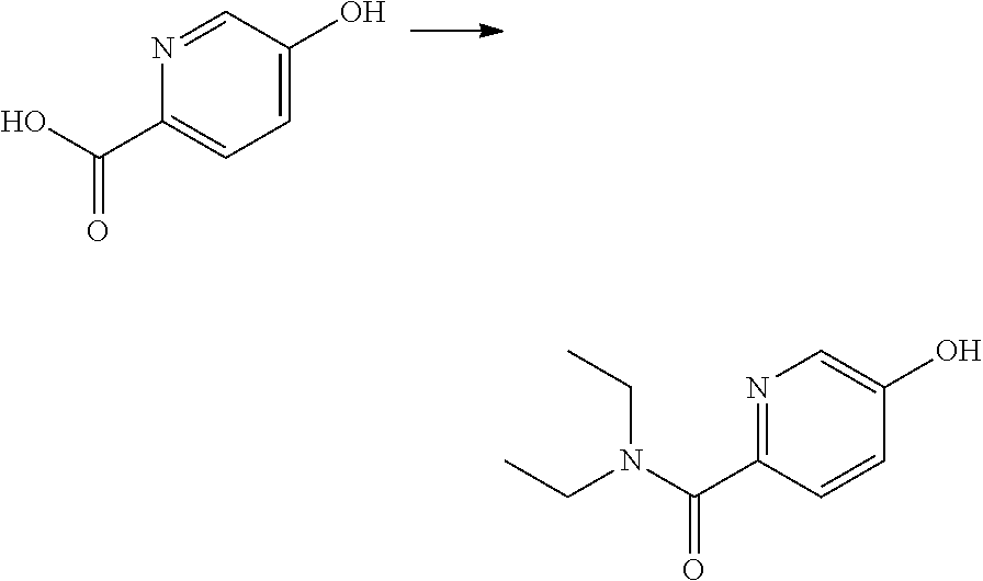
N1=CC(O)=CC=C1C(O)=O.N1=C(C(N(CC)CC)=O)C=CC(O)=C1
